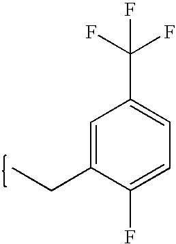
C1=C(CC)C(F)=CC=C1C(F)(F)F
